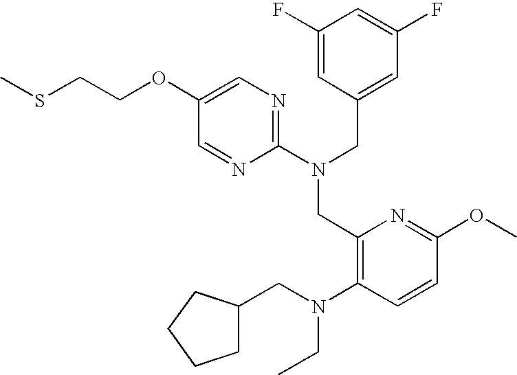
C1(OCCSC)=CN=C(N(CC2=CC(F)=CC(F)=C2)CC2=C(N(CC3CCCC3)CC)C=CC(OC)=N2)N=C1
